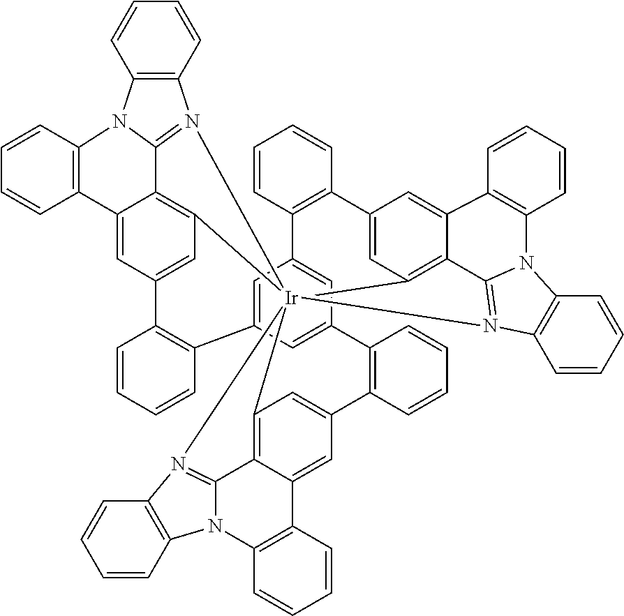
C1=CC2=C(C=C1)C1=CC3=C4C(=C1)C1=C(N5C6=C(C=CC=C6)N(=C45)[Ir]3456C3=C7C(=CC(=C3)C3=C(C8=CC2=CC(=C8)C2=C(C=CC=C2)C2=CC4=C4C(=C2)C2=C(N8C4=N5C4=C8C=CC=C4)C=CC=C2)C=CC=C3)C2=C(N3C4=C(C=CC=C4)N6=C37)C=CC=C2)C=CC=C1
